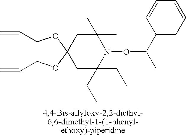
C(OC1(OCC=C)CC(C)(C)N(OC(C)C2=CC=CC=C2)C(CC)(CC)C1)C=C
